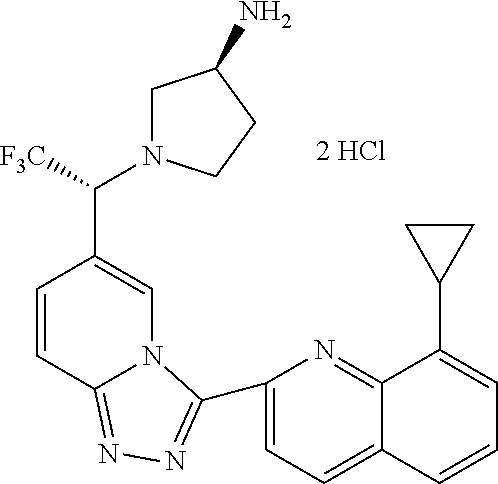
C1=CC2=NN=C(C3=CC=C4C(=N3)C(C3CC3)=CC=C4)N2C=C1C(N1CC(N)CC1)[F3C]
